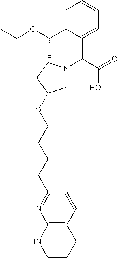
C1CCC2=C(N1)N=C(CCCCOC1CN(C(C(=O)O)C3=CC=CC=C3C(OC(C)C)C)CC1)C=C2
